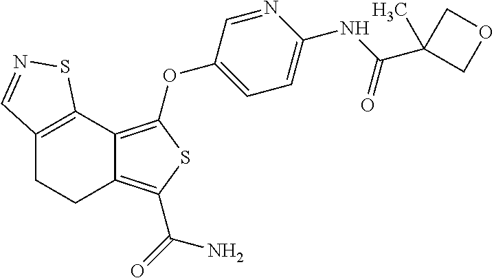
C12=C(OC3=CC=C(NC(C4(C)COC4)=O)N=C3)SC(C(=O)N)=C1CCC1=C2SN=C1
